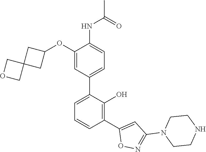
C1(C2=CC=CC(C3=CC(N4CCNCC4)=NO3)=C2O)=CC=C(NC(C)=O)C(OC2CC3(C2)COC3)=C1
